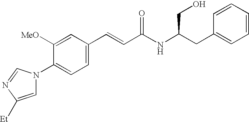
C1([OMe])=CC(C=CC(NC(CC2=CC=CC=C2)CO)=O)=CC=C1N1C=C([Et])N=C1
